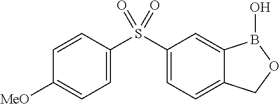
C1=C(S(C2=CC=C3C(=C2)B(O)OC3)(=O)=O)C=CC([MeO])=C1
